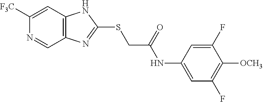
C1([F3C])=CC2=C(C=N1)N=C(SCC(NC1=CC(F)=C([OCH3])C(F)=C1)=O)N2
